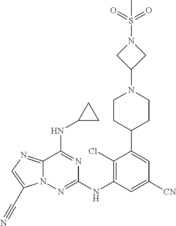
C12=NC=C(C#N)N1N=C(NC1=C(Cl)C(C3CCN(C4CN(S(C)(=O)=O)C4)CC3)=CC([CN])=C1)N=C2NC1CC1
